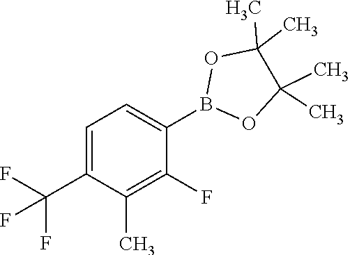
C1=C(C(F)(F)F)C(C)=C(F)C(B2OC(C)(C)C(C)(C)O2)=C1
